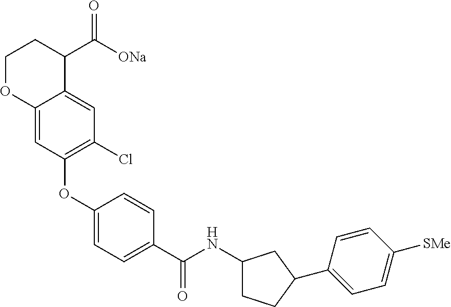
C1(OC2=C(Cl)C=C3C(=C2)OCCC3C([ONa])=O)=CC=C(C(NC2CCC(C3=CC=C([SMe])C=C3)C2)=O)C=C1
